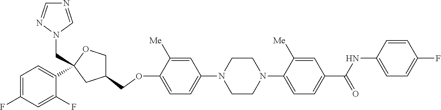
C1=C([Me])C(OCC2COC(CN3C=NC=N3)(C3=CC=C(F)C=C3F)C2)=CC=C1N1CCN(C2=CC=C(C(NC3=CC=C(F)C=C3)=O)C=C2[Me])CC1
